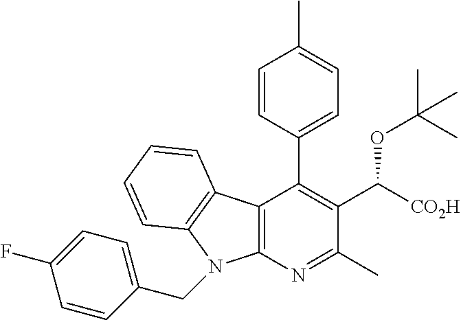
C12=C(N=C(C)C(C([CO2H])OC(C)(C)C)=C1C1=CC=C(C)C=C1)N(CC1=CC=C(F)C=C1)C1=C2C=CC=C1
